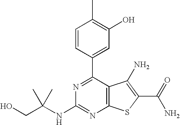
C1=CC(C2=NC(NC(CO)(C)C)=NC3=C2C(N)=C(C(N)=O)S3)=CC(O)=C1C
